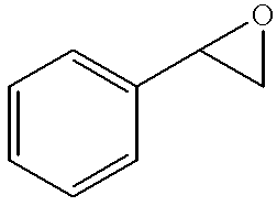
C1=CC=CC(C2CO2)=C1
